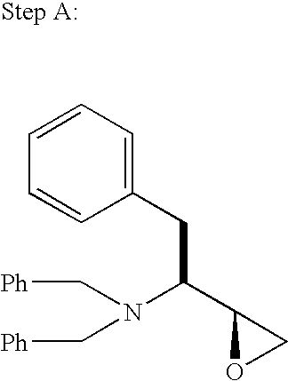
C1=CC(CC(C2OC2)N(C[Ph])C[Ph])=CC=C1
